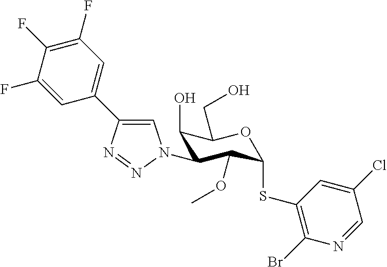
C1(F)=C(F)C(F)=CC(C2=CN(C3C(O)C(CO)OC(SC4=C(Br)N=CC(Cl)=C4)C3OC)N=N2)=C1
